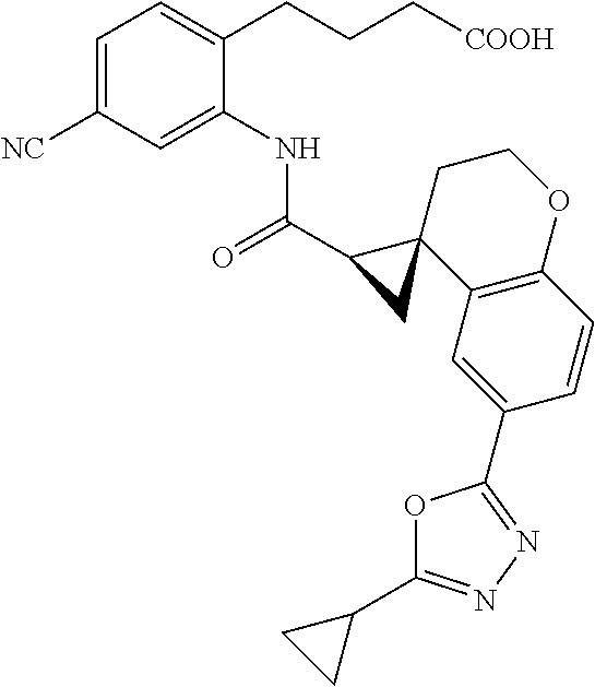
C1=C([NC])C=C(NC(=O)C2C3(C4=C(C=CC(C5=NN=C(C6CC6)O5)=C4)OCC3)C2)C(CCC[COOH])=C1
